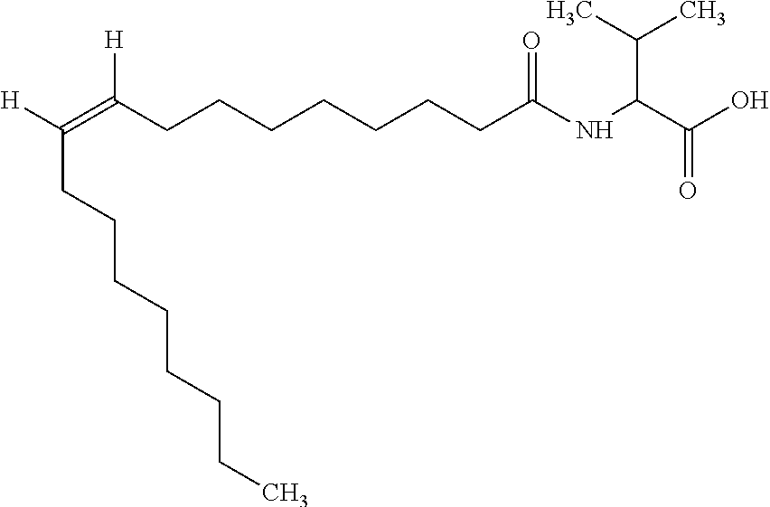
[H]C(=C(CCCCCCCC(NC(C(O)=O)C(C)C)=O)[H])CCCCCCCC
